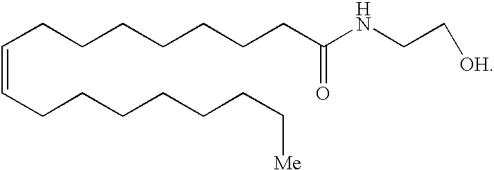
C(=CCCCCCCC[Me])CCCCCCCC(NCC[OH])=O
